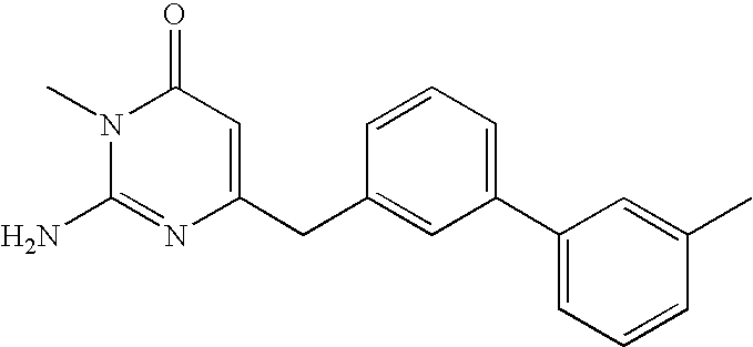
N1(C)C(N)=NC(CC2=CC(C3=CC=CC(C)=C3)=CC=C2)=CC1=O
